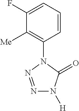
[Me]C1=C(N2N=NN([H])C2=O)C=CC=C1F
